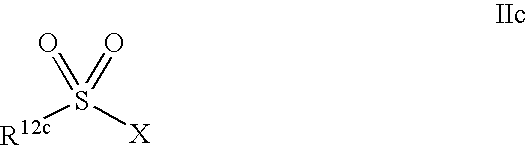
[R12c]S([X])(=O)=O
